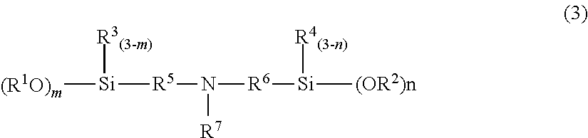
[(R1O)m][Si]([R3(3-m)])[R5]N([R6][Si]([R4(3-n)])[(OR2)n])[R7]
